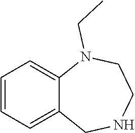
C1=CC=C2C(=C1)N(CC)CCNC2
